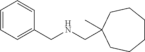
C1=CC=CC(CNCC2(C)CCCCCC2)=C1
